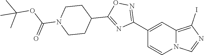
C1(C2=NOC(C3CCN(C(OC(C)(C)C)=O)CC3)=N2)=CC2=C(I)N=CN2C=C1
